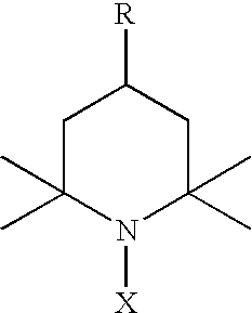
C1C(C)(C)N([X])C(C)(C)CC1[R]
